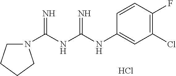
N1(C(NC(NC2=CC(Cl)=C(F)C=C2)=N)=N)CCCC1.Cl
